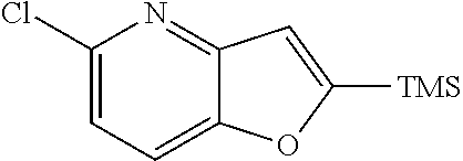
C1(Cl)=CC=C2C(=N1)C=C([TMS])O2
